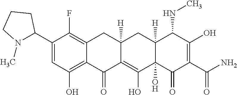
C1(C2N(C)CCC2)=CC(O)=C2C(=C1F)CC1([H])CC3([H])C(NC)C(O)=C(C(=O)N)C(=O)C3(O)C(O)=C1C2=O
